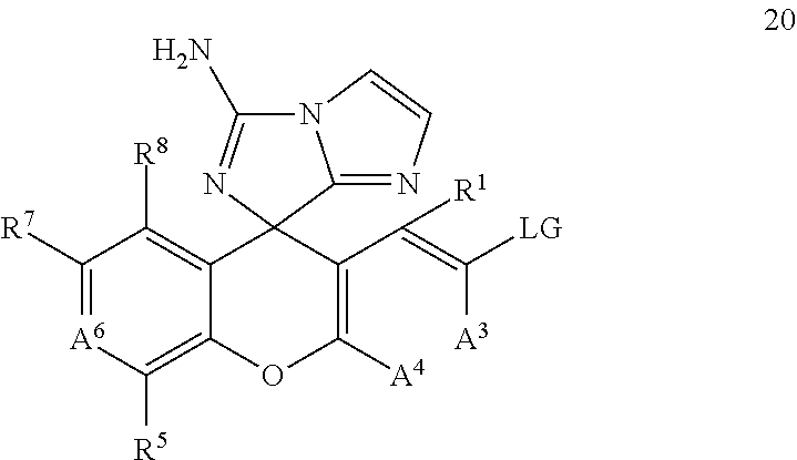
C1([R7])=[A6]C([R5])=C2C(=C1[R8])C1(C(C(=C([A3])[LG])[R1])=C([A4])O2)C2=NC=CN2C(N)=N1
